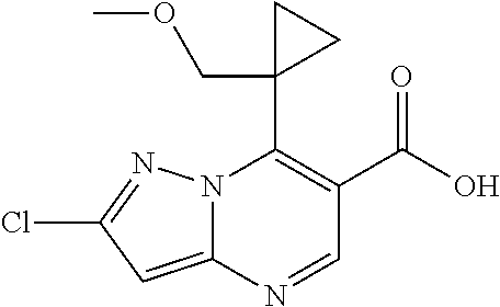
N12C(=CC(Cl)=N1)N=CC(C(O)=O)=C2C1(COC)CC1
